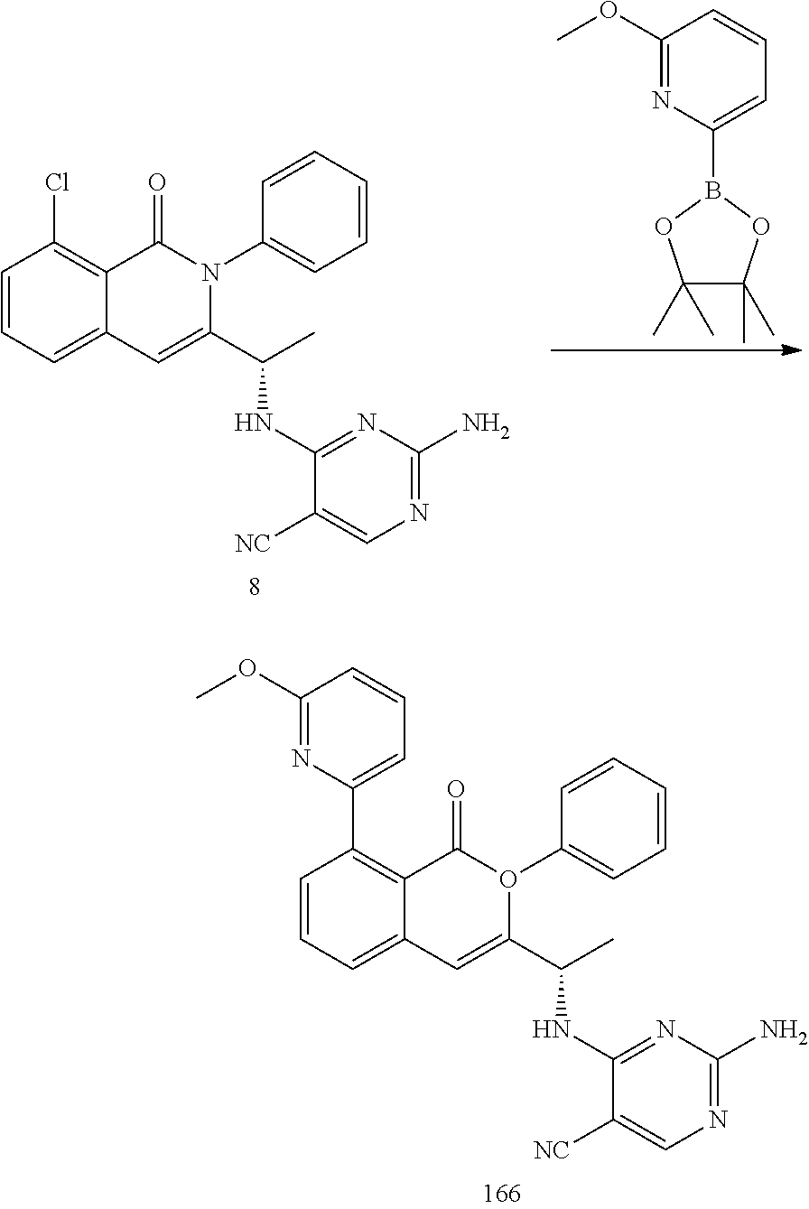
C1(OC)=NC(B2OC(C)(C)C(C)(C)O2)=CC=C1.ClC1=C2C(=CC=C1)C=C(C(C)NC1=NC(N)=NC=C1[NC])N(C1=CC=CC=C1)C2=O.C1(C2=C3C(=CC=C2)C=C(C(C)NC2=NC(N)=NC=C2[NC])O(C2=CC=CC=C2)C3=O)=CC=CC(OC)=N1
